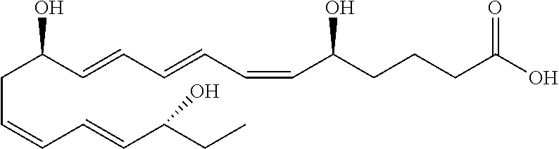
C(C=CC=CC(CC)O)C(C=CC=CC=CC(CCCC(O)=O)O)O
